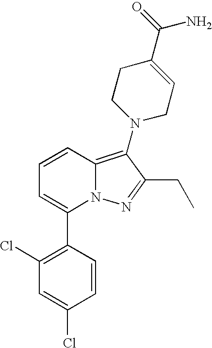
C1(C2=CC=CC3=C(N4CC=C(C(N)=O)CC4)C(CC)=NN23)=C(Cl)C=C(Cl)C=C1
